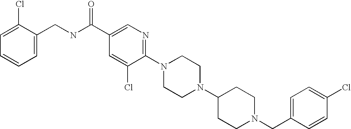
C1(Cl)=CC=C(CN2CCC(N3CCN(C4=NC=C(C(NCC5=CC=CC=C5Cl)=O)C=C4Cl)CC3)CC2)C=C1
